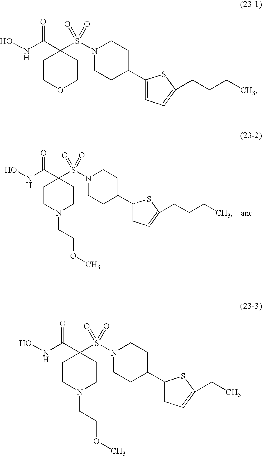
C1(C(NO)=O)(S(N2CCC(C3=CC=C(CCCC)S3)CC2)(=O)=O)CCOCC1.C1(C(NO)=O)(S(N2CCC(C3=CC=C(CC)S3)CC2)(=O)=O)CCN(CCOC)CC1.C1(C(NO)=O)(S(N2CCC(C3=CC=C(CCCC)S3)CC2)(=O)=O)CCN(CCOC)CC1
